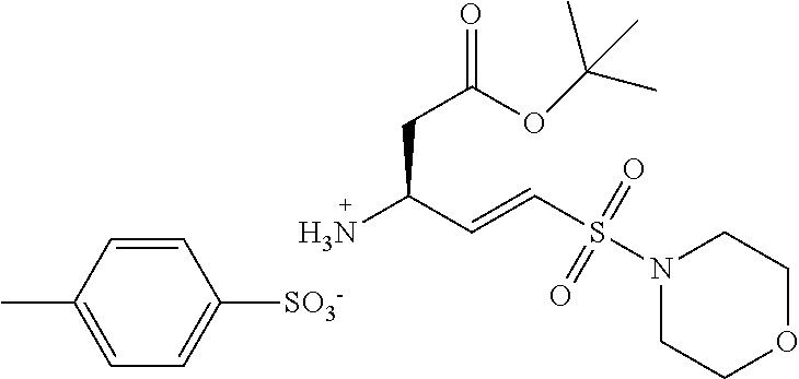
C1=CC(C)=CC=C1[SO3-].C(C(C=CS(N1CCOCC1)(=O)=O)N)C(=O)OC(C)(C)C
